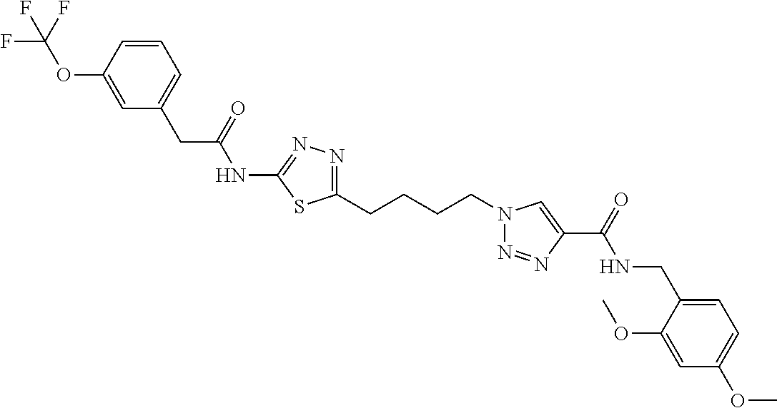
C1=CC(OC(F)(F)F)=CC(CC(=O)NC2=NN=C(CCCCN3N=NC(C(=O)NCC4=CC=C(OC)C=C4OC)=C3)S2)=C1
